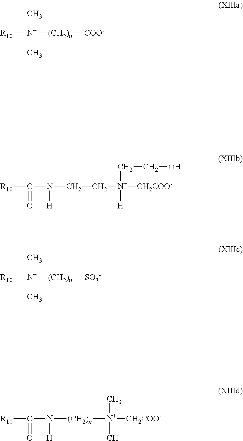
[R10][N+](C)(C)[(CH2)n][COO-].[R10]C(=O)N([H])CC[N+]([H])(CCO)[CH2COO-].[R10][N+](C)(C)[(CH2)n][SO3-].[R10]C(=O)N([H])[(CH2)n][N+](C)(C)[CH2COO-]
